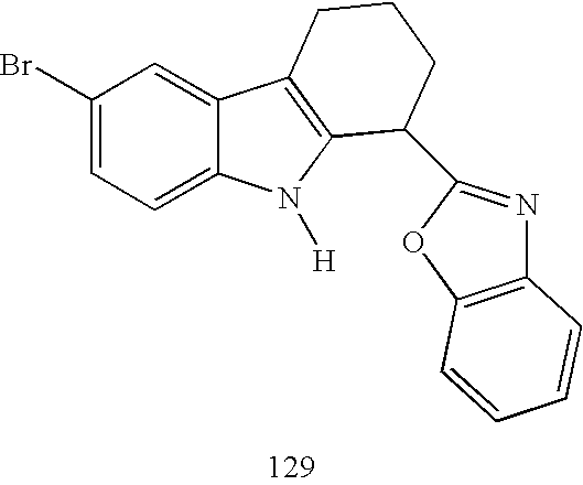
C1(Br)=CC=C2C(=C1)C1=C(N2[H])C(C2=NC3=C(O2)C=CC=C3)CCC1
